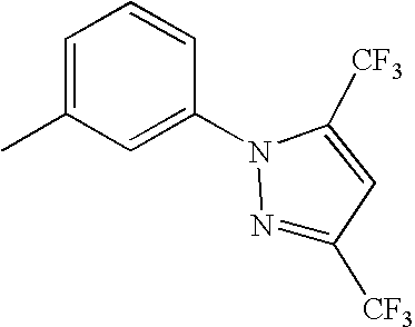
C1=C(C)C=C(N2N=C([CF3])C=C2[CF3])C=C1
